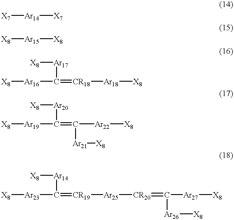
[X8][Ar15][X8].[X8][Ar17]C(=[CR18][Ar18][X8])[Ar16][X8].[X8][Ar20]C(=C([Ar22][X8])[Ar21][X8])[Ar19][X8].[X8][Ar14]C(=[CR19][Ar25][CR20]=C([Ar27][X8])[Ar26][X8])[Ar23][X8].[X7][Ar14][X7]
